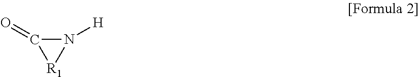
N1([H])C(=O)[R1]1
